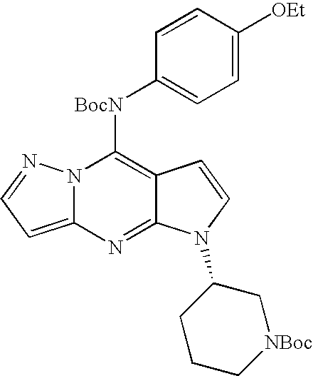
N12C(=CC=N1)N=C1C(=C2[BocN]C2=CC=C([OEt])C=C2)C=CN1C1CCC[NBoc]C1
